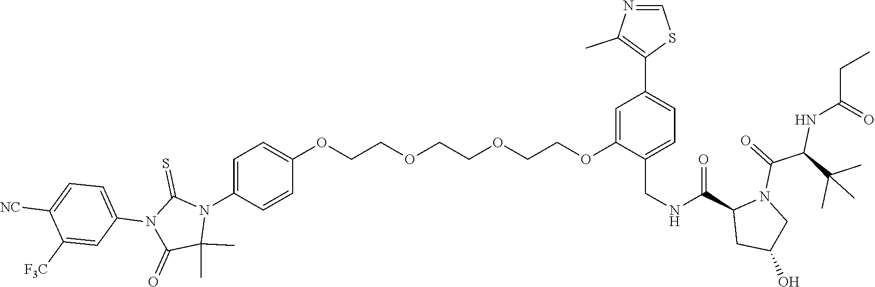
C1=C(N2C(=S)N(C3=CC=C([NC])C([F3C])=C3)C(=O)C2(C)C)C=CC(OCCOCCOCCOC2=CC(C3=C(C)N=CS3)=CC=C2CNC(=O)C2CC(O)CN2C(C(NC(=O)CC)C(C)(C)C)=O)=C1
